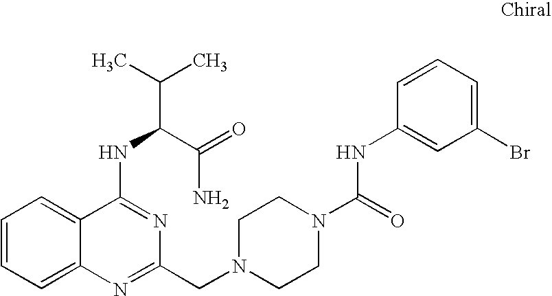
C1=CC=C2C(=C1)C(NC(C(C)C)C(=O)N)=NC(CN1CCN(C(=O)NC3=CC(Br)=CC=C3)CC1)=N2
